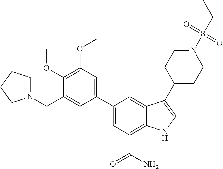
C1(C2=CC(OC)=C(OC)C(CN3CCCC3)=C2)=CC(C(N)=O)=C2C(=C1)C(C1CCN(S(CC)(=O)=O)CC1)=CN2
